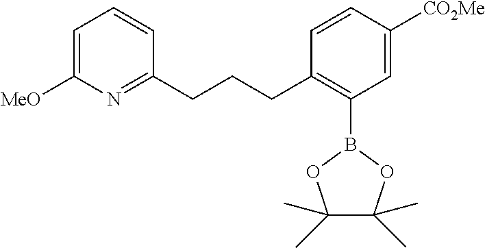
C1=C([MeO])N=C(CCCC2=C(B3OC(C)(C)C(C)(C)O3)C=C([CO2Me])C=C2)C=C1
